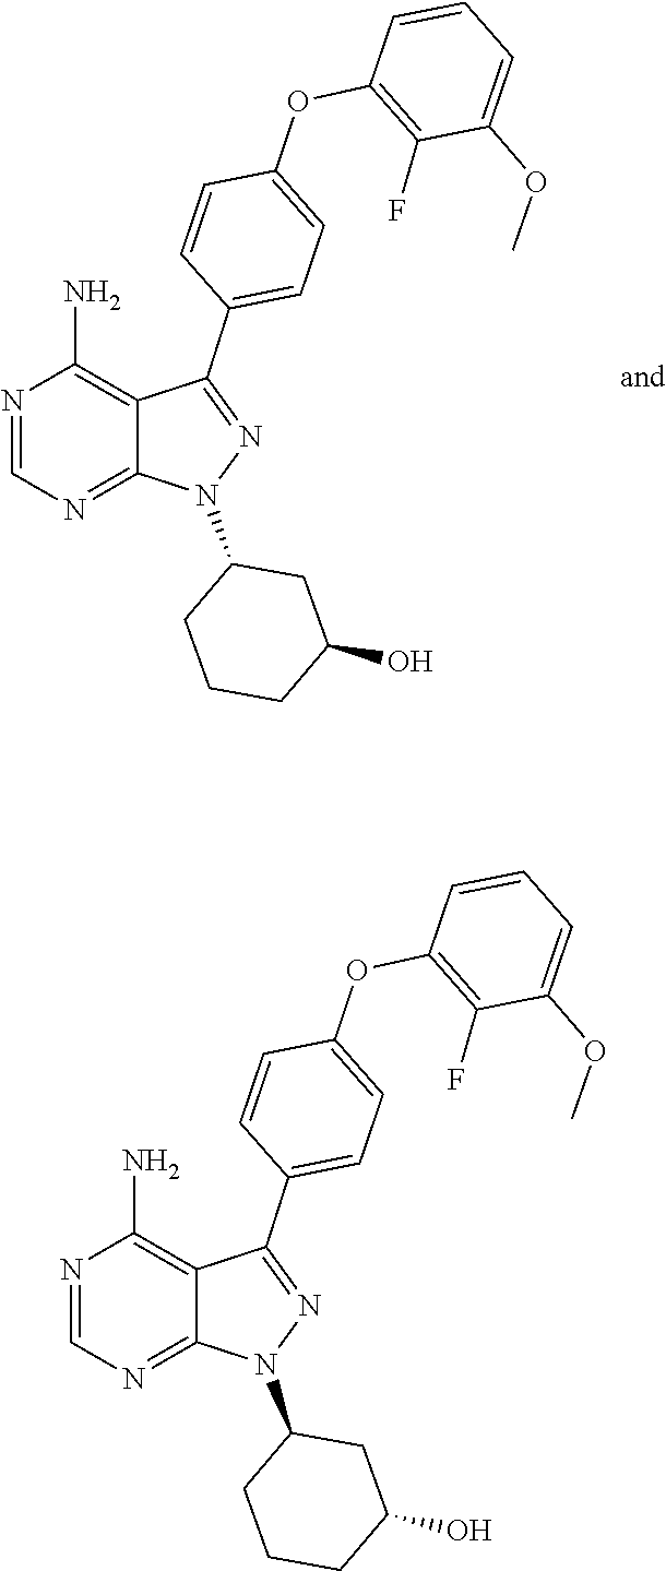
C1=NC(N)=C2C(C3=CC=C(OC4=C(F)C(OC)=CC=C4)C=C3)=NN(C3CCCC(O)C3)C2=N1.C1=NC(N)=C2C(C3=CC=C(OC4=C(F)C(OC)=CC=C4)C=C3)=NN(C3CCCC(O)C3)C2=N1
